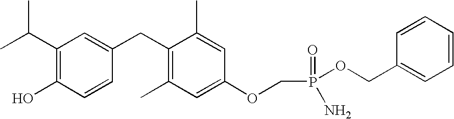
C1(C(C)C)=C(O)C=CC(CC2=C(C)C=C(OCP(=O)(OCC3=CC=CC=C3)N)C=C2C)=C1
